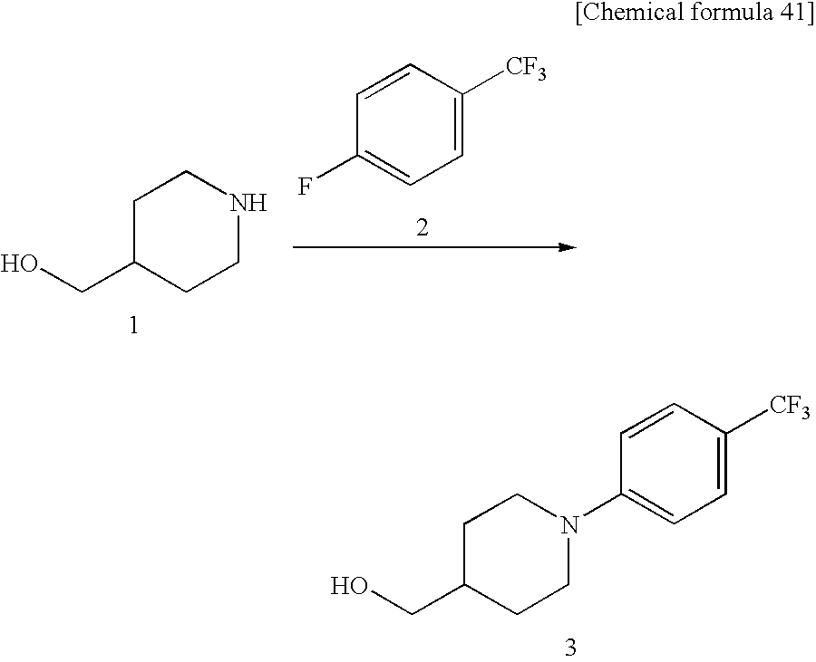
C1C(CO)CCNC1.C1=CC(F)=CC=C1[CF3].C1C(CO)CCN(C2=CC=C([CF3])C=C2)C1
